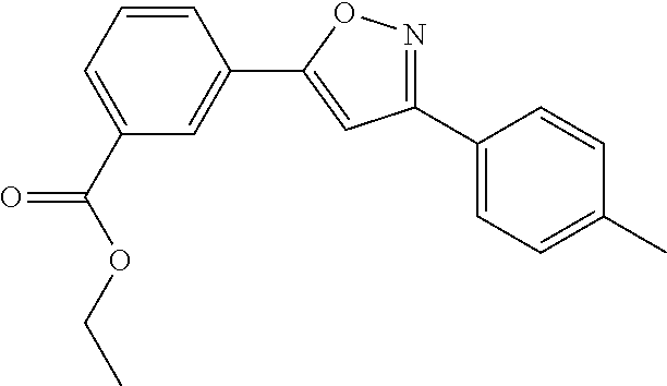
C1(C2=CC=C(C)C=C2)=NOC(C2=CC(C(=O)OCC)=CC=C2)=C1
